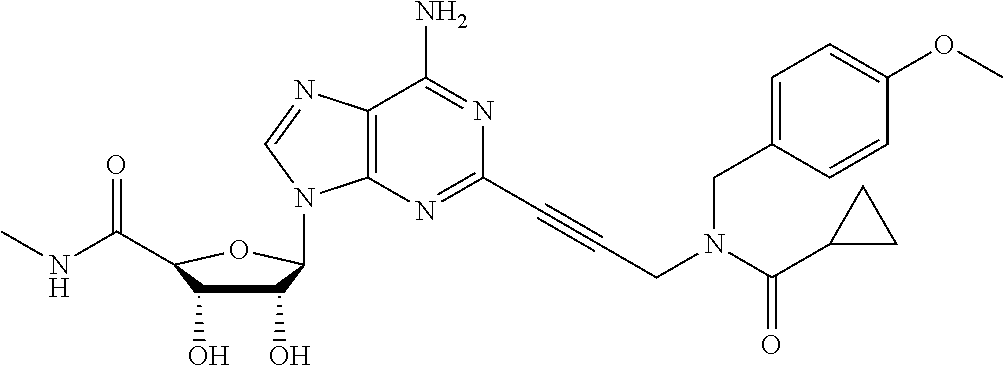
C12=C(N=C(C#CCN(C(C3CC3)=O)CC3=CC=C(OC)C=C3)N=C1N)N(C1C(O)C(O)C(C(=O)NC)O1)C=N2
